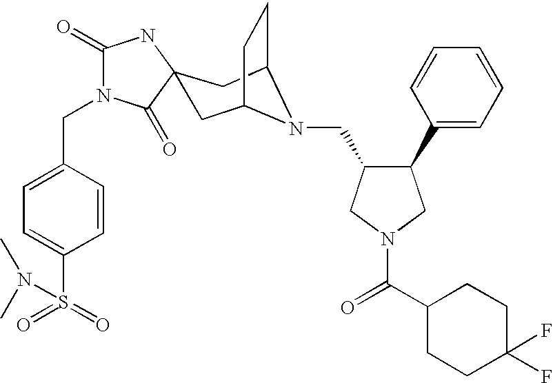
C1C2CCC(CC13C(=O)N(CC1=CC=C(S(=O)(=O)N(C)C)C=C1)C(=O)N3)N2CC1C(C2=CC=CC=C2)CN(C(C2CCC(F)(F)CC2)=O)C1
